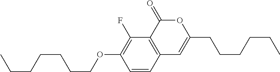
C1=CC2=C(C(F)=C1OCCCCCCC)C(=O)OC(CCCCCC)=C2
